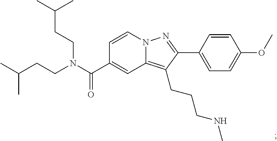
N12C(=C(CCCNC)C(C3=CC=C(OC)C=C3)=N1)C=C(C(N(CCC(C)C)CCC(C)C)=O)C=C2
